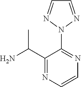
C1(N2N=CC=N2)=NC=CN=C1C(N)C
